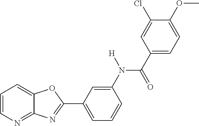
C1=CN=C2C(=C1)OC(C1=CC=CC(N([H])C(=O)C3=CC=C(OC)C(Cl)=C3)=C1)=N2
